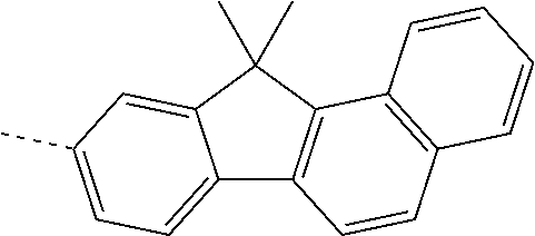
C12=CC=C(C)C=C1C(C)(C)C1=C2C=CC2=C1C=CC=C2
